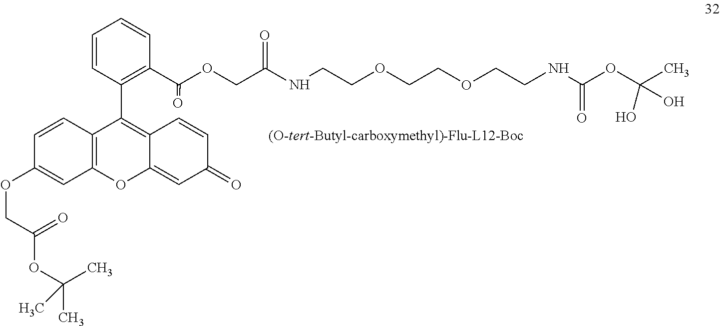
C1=CC2=C(C=C1OCC(=O)OC(C)(C)C)OC1=CC(=O)C=CC1=C2C1=C(C(OCC(NCCOCCOCCNC(OC(O)(C)O)=O)=O)=O)C=CC=C1
